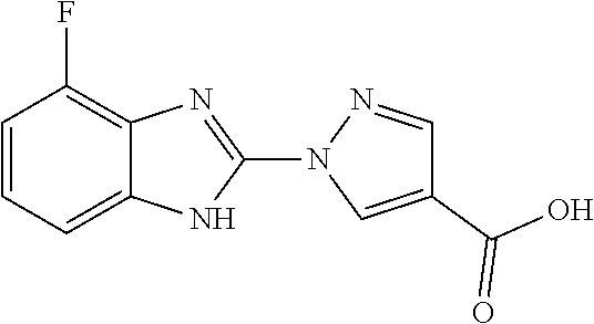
C1=CC=C2C(=C1F)N=C(N1C=C(C(O)=O)C=N1)N2
